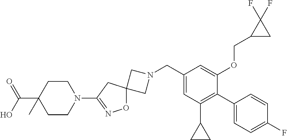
C1N(CC2=CC(C3CC3)=C(C3=CC=C(F)C=C3)C(OCC3CC3(F)F)=C2)CC12ON=C(N1CCC(C(=O)O)(C)CC1)C2
